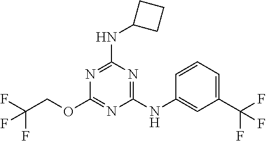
N(C1=NC(OCC(F)(F)F)=NC(NC2=CC(C(F)(F)F)=CC=C2)=N1)C1CCC1
